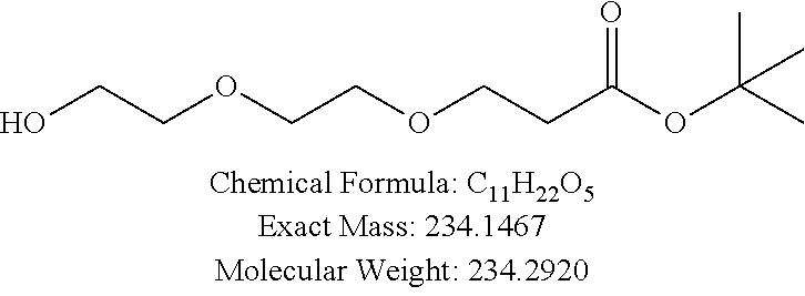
C(OCCOCCC(OC(C)(C)C)=O)CO
